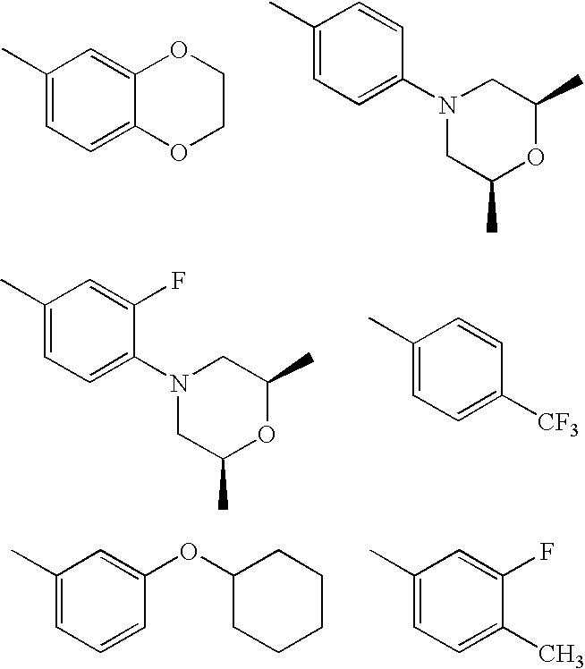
C1(C)=CC=C2C(=C1)OCCO2.C1(C)=CC=C(N2CC(C)OC(C)C2)C=C1.C1(C)=CC=C(N2CC(C)OC(C)C2)C(F)=C1.C1(C)=CC=C([CF3])C=C1.C1(C)=CC=CC(OC2CCCCC2)=C1.C1(C)=CC=C(C)C(F)=C1
